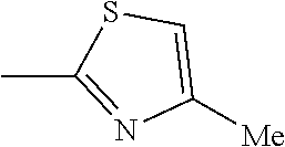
CC1=NC([Me])=CS1
